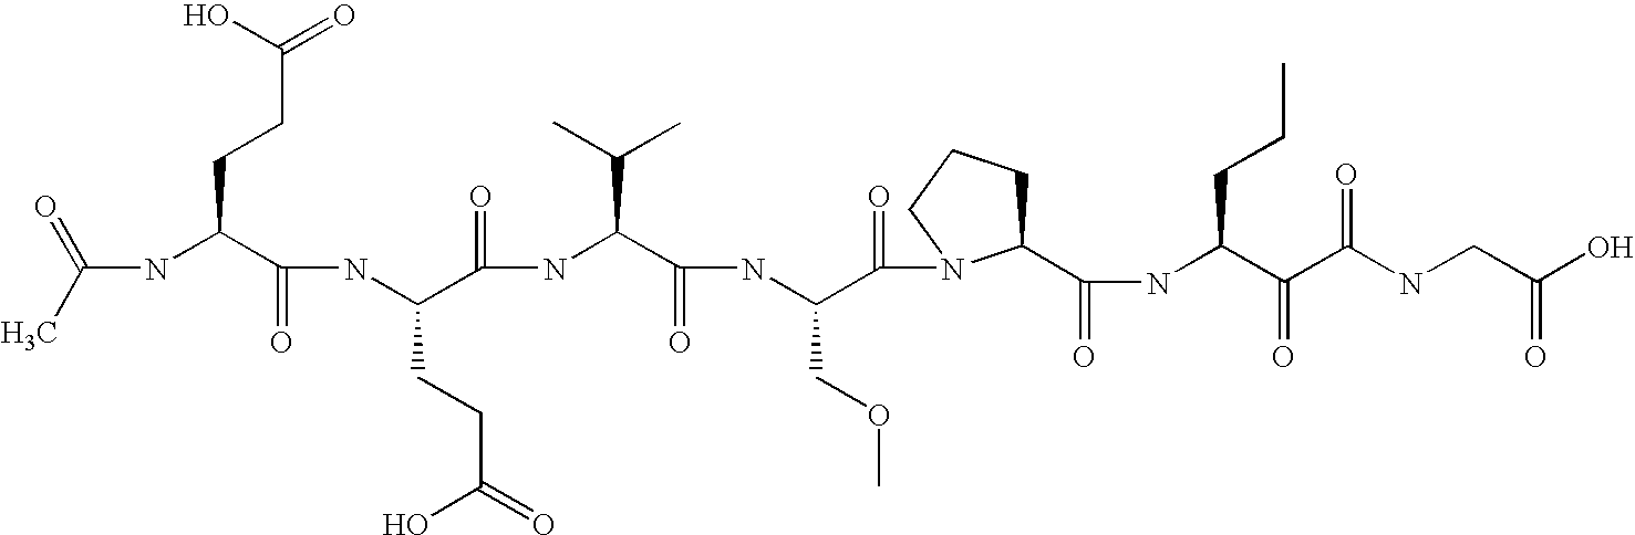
CC(=O)NC(C(NC(C(NC(C(NC(C(=O)N1C(C(NC(C(C(NCC(O)=O)=O)=O)CCC)=O)CCC1)COC)=O)C(C)C)=O)CCC(O)=O)=O)CCC(=O)O
